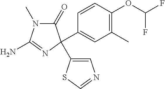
N1(C)C(=O)C(C2=CC(C)=C(OC(F)F)C=C2)(C2=CN=CS2)N=C1N
